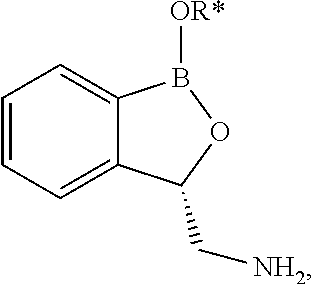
C1=CC=C2C(=C1)B([OR*])OC2C[NH2]
